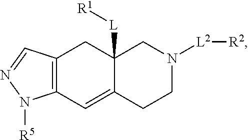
C12=C(C=C3C([L][R1])(C1)CN([L2][R2])CC3)N([R5])N=C2
